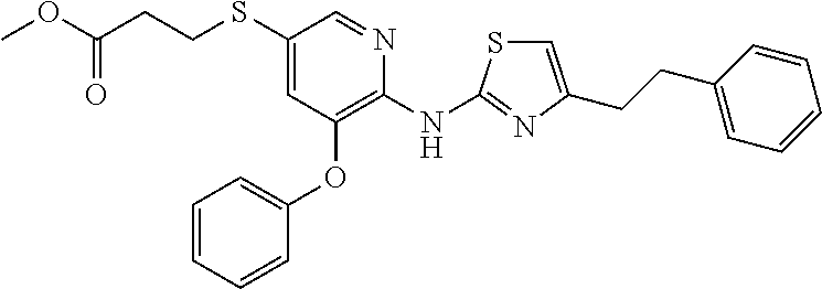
C1=CC=CC(OC2=C(NC3=NC(CCC4=CC=CC=C4)=CS3)N=CC(SCCC(OC)=O)=C2)=C1
